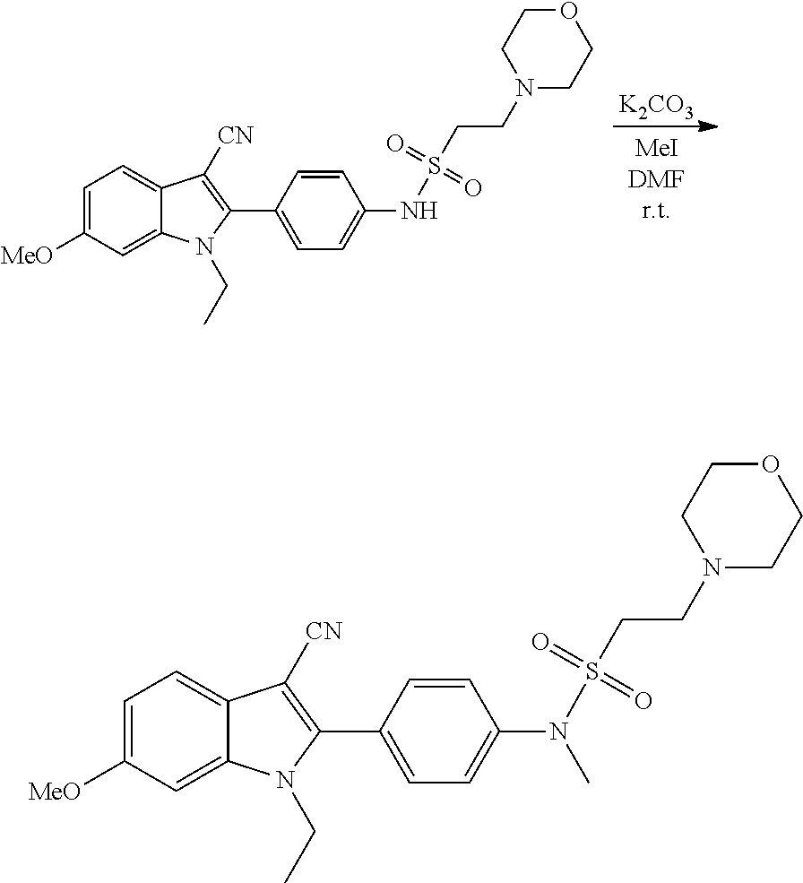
[K2CO3].C1=C([MeO])C=C2C(=C1)C([CN])=C(C1=CC=C(NS(CCN3CCOCC3)(=O)=O)C=C1)N2CC.C1=C([MeO])C=C2C(=C1)C([CN])=C(C1=CC=C(N(S(CCN3CCOCC3)(=O)=O)C)C=C1)N2CC
